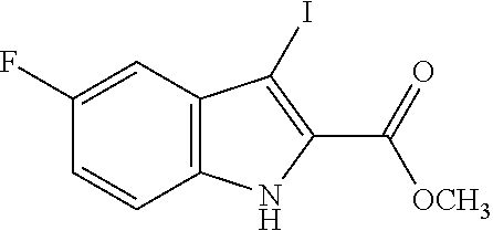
C1(F)=CC2=C(C=C1)NC(C([OCH3])=O)=C2I
